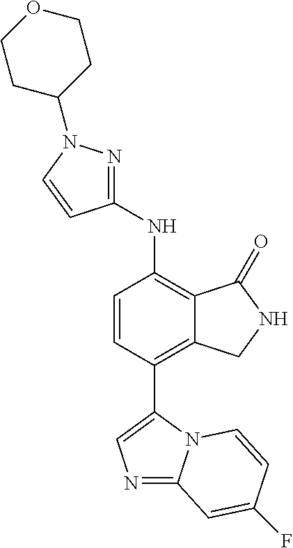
N1=C2N(C(C3=C4C(=C(NC5=NN(C6CCOCC6)C=C5)C=C3)C(=O)NC4)=C1)C=CC(F)=C2
